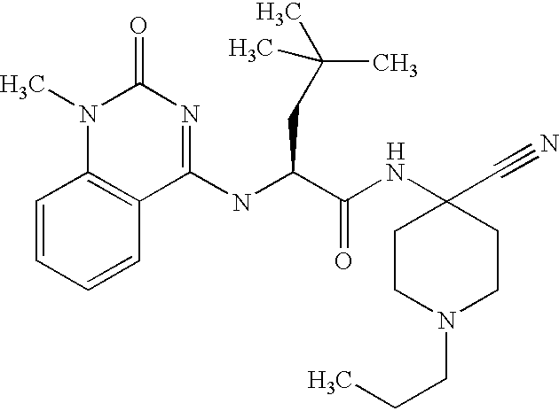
C1CN(CCC)CCC1(C#N)NC(C(NC1=NC(=O)N(C)C2=C1C=CC=C2)CC(C)(C)C)=O.[H]
